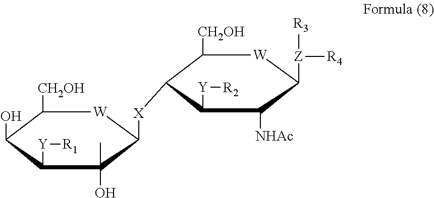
C1([CH2OH])C(O)C([Y][R1])C(C)(O)C([X]C2C([CH2OH])[W]C([Z]([R4])[R3])C([NHAc])C2[Y][R2])[W]1
